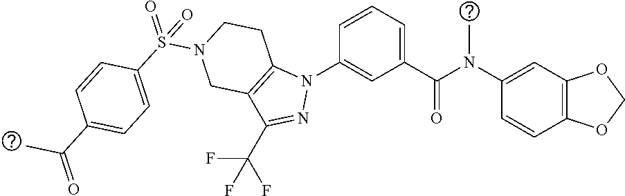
C1(N(C(C2=CC=CC(N3C4=C(C(C(F)(F)F)=N3)CN(S(C3=CC=C(C(=O)C)C=C3)(=O)=O)CC4)=C2)=O)C)=CC2=C(C=C1)OCO2
